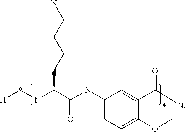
[H]*NC(C(NC1=CC=C(OC)C(C(N)=O)=C1)=O)CCCCN
